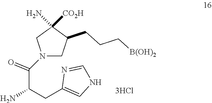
N1(C(C(CC2=CNC=N2)N)=O)CC(CCC[B(OH)2])C([CO2H])(N)C1
